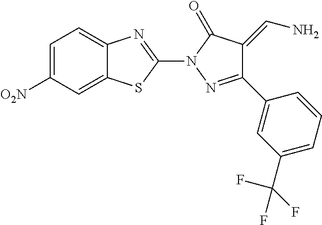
C1=C([O2N])C=C2C(=C1)N=C(N1N=C(C3=CC(C(F)(F)F)=CC=C3)C(=CN)C1=O)S2
